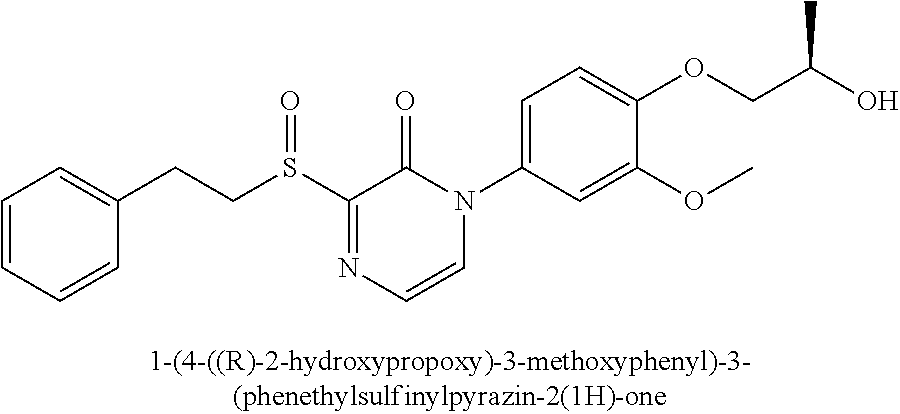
C1=CC=CC(CCS(C2=NC=CN(C3=CC=C(OCC(O)C)C(OC)=C3)C2=O)=O)=C1
